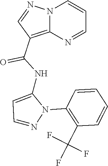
N12C(=C(C(NC3=CC=NN3C3=C(C(F)(F)F)C=CC=C3)=O)C=N1)N=CC=C2
